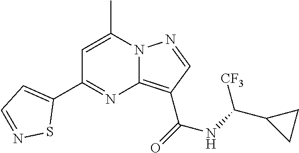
C1=C(C)N2C(=C(C(=O)NC(C3CC3)[CF3])C=N2)N=C1C1=CC=NS1
